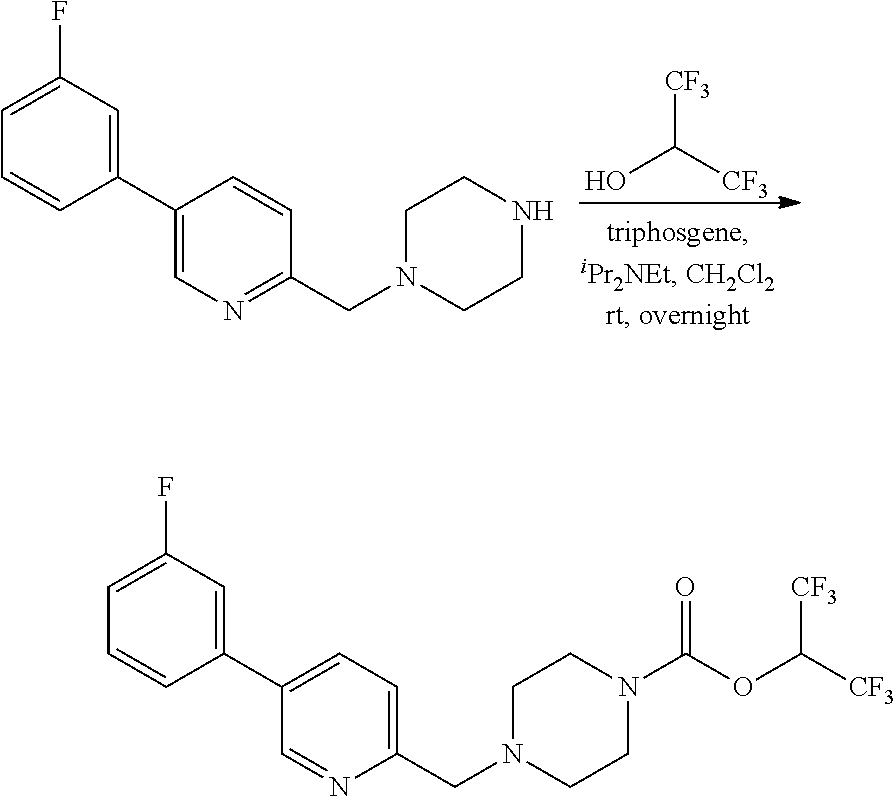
[CF3]C([CF3])O.C1(C2=CC(F)=CC=C2)=CN=C(CN2CCNCC2)C=C1.C1(C2=CC(F)=CC=C2)=CC=C(CN2CCN(C(OC([CF3])[CF3])=O)CC2)N=C1
